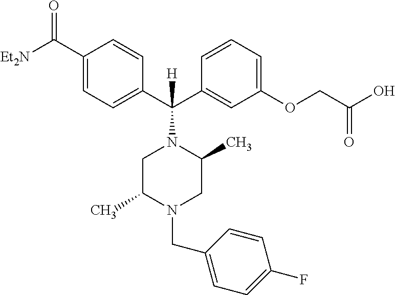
C1(C([Et2N])=O)=CC=C(C(C2=CC(OCC(O)=O)=CC=C2)(N2CC(C)N(CC3=CC=C(F)C=C3)CC2C)[H])C=C1
